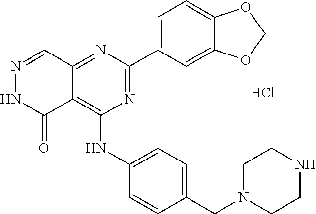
C12=NC(C3=CC=C4C(=C3)OCO4)=NC(NC3=CC=C(CN4CCNCC4)C=C3)=C1C(=O)NN=C2.Cl
